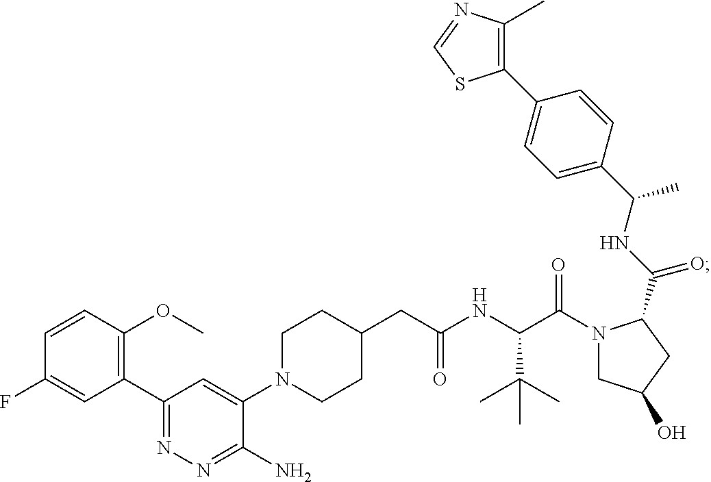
C1(C2=C(OC)C=CC(F)=C2)=NN=C(N)C(N2CCC(CC(NC(C(N3CC(O)CC3C(NC(C3=CC=C(C4=C(C)N=CS4)C=C3)C)=O)=O)C(C)(C)C)=O)CC2)=C1
